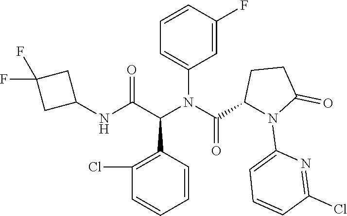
C1(Cl)=C(C(C(NC2CC(F)(F)C2)=O)N(C2=CC=CC(F)=C2)C(C2N(C3=CC=CC(Cl)=N3)C(=O)CC2)=O)C=CC=C1
